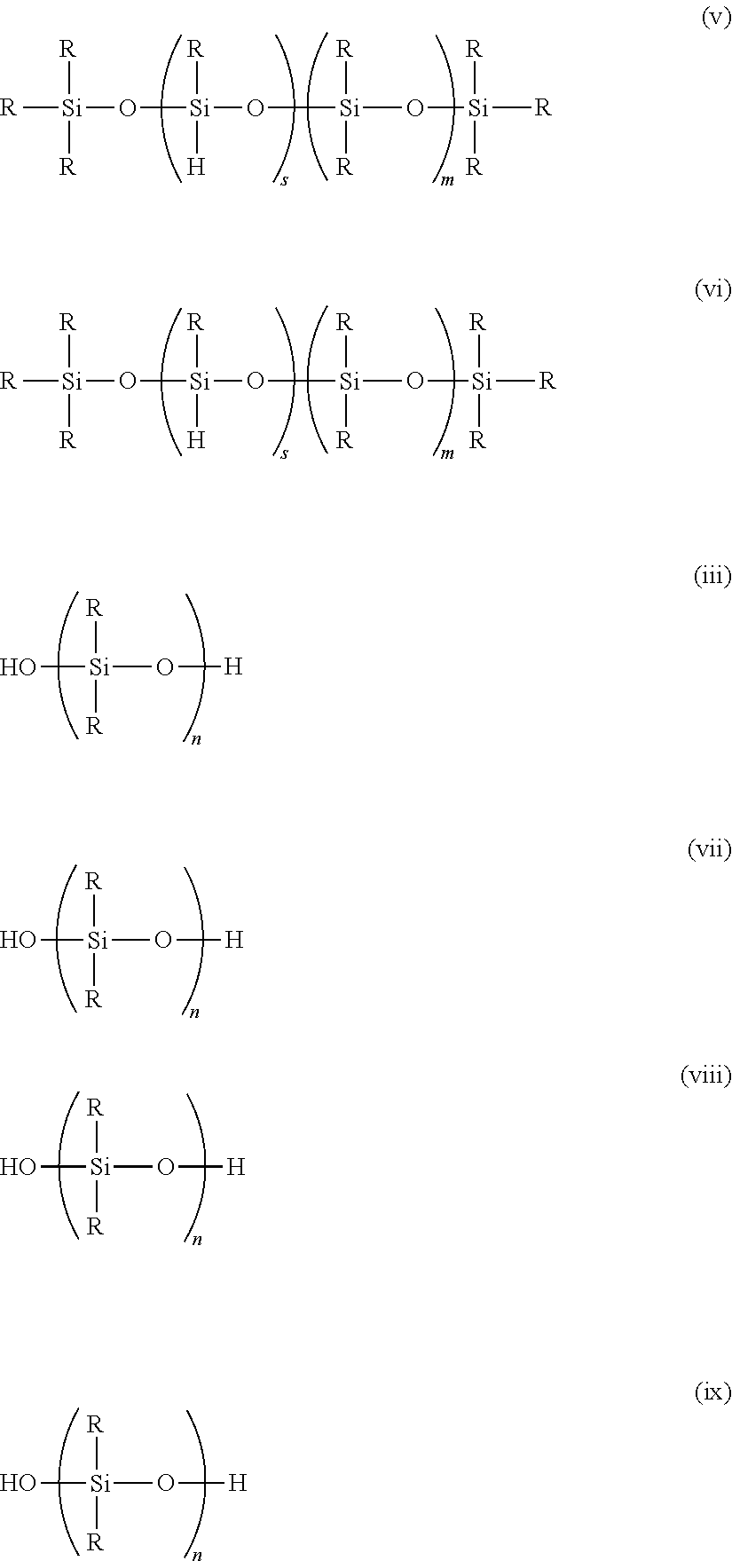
O[Si](O[H])([R])[R].[R][Si]([R])([R])O[Si](O[Si](O[Si]([R])([R])[R])([R])[R])([H])[R].[R][Si]([R])([R])O[Si](O[Si](O[Si]([R])([R])[R])([R])[R])([H])[R].O[Si](O[H])([R])[R].O[Si](O[H])([R])[R].O[Si](O[H])([R])[R]
